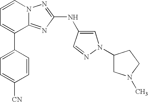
C1=CN2C(=NC(NC3=CN(C4CN(C)CC4)N=C3)=N2)C(C2=CC=C([CN])C=C2)=C1
